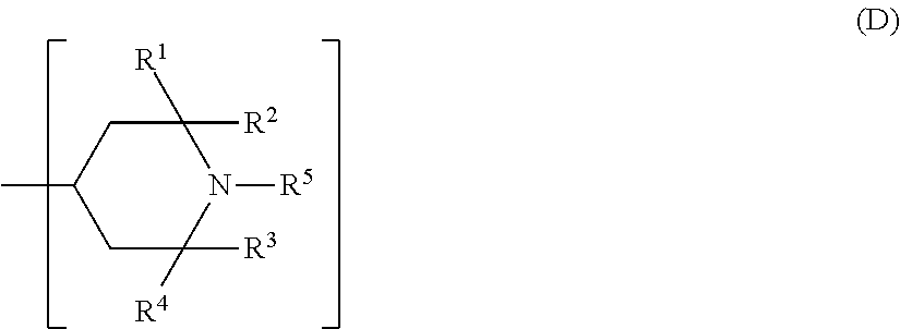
CC1CC([R3])([R4])N([R5])C([R2])([R1])C1
